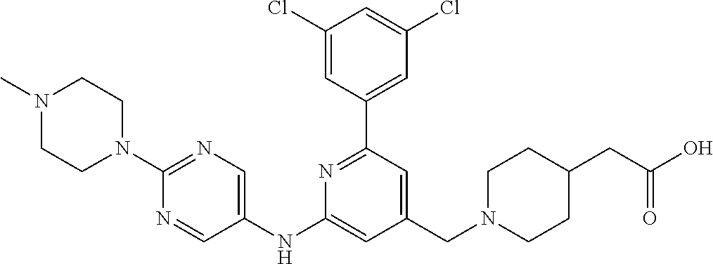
C1(Cl)=CC(C2=NC(NC3=CN=C(N4CCN(C)CC4)N=C3)=CC(CN3CCC(CC(O)=O)CC3)=C2)=CC(Cl)=C1
